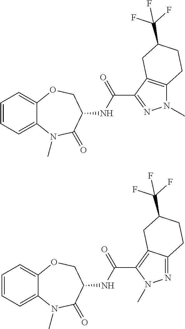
C1=CC=C2C(=C1)OCC(NC(=O)C1=C3C(=NN1C)CCC(C(F)(F)F)C3)C(=O)N2C.C1=CC=C2C(=C1)OCC(NC(=O)C1=NN(C)C3=C1CC(C(F)(F)F)CC3)C(=O)N2C
